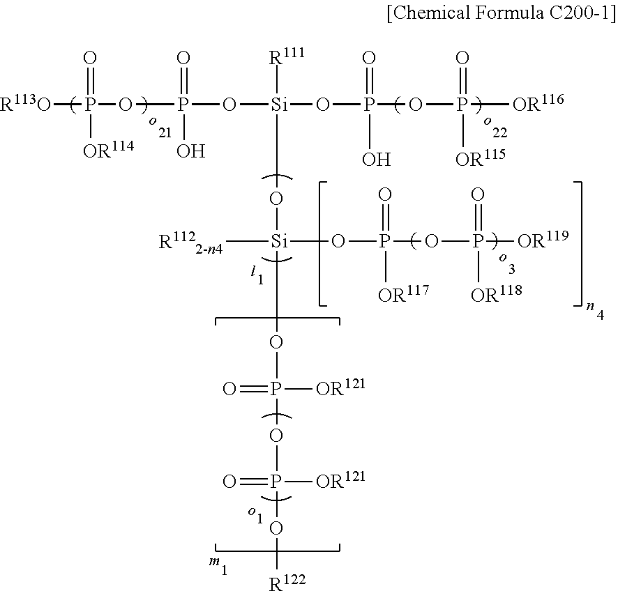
[R113O]P(OP(O[Si](OP(OP([OR116])(=O)[OR115])(=O)O)([R111])O[Si](OP(OP(O[R122])([OR121])=O)([OR121])=O)(OP(OP([OR119])(=O)[OR118])(=O)[OR117])[R1122-n4])(=O)O)(=O)[OR114]
